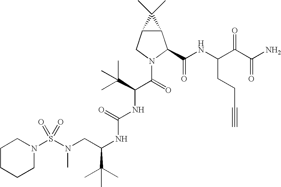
S(N(CC(NC(NC(C(N1C(C(NC(C(C(N)=O)=O)CCC#C)=O)C2C(C1)C2(C)C)=O)C(C)(C)C)=O)C(C)(C)C)C)(=O)(=O)N1CCCCC1
